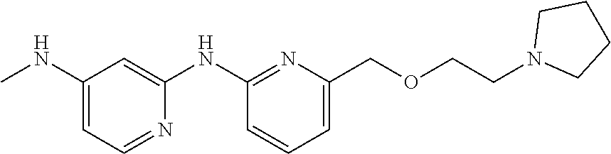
C1(NC)=CC=NC(NC2=NC(COCCN3CCCC3)=CC=C2)=C1
